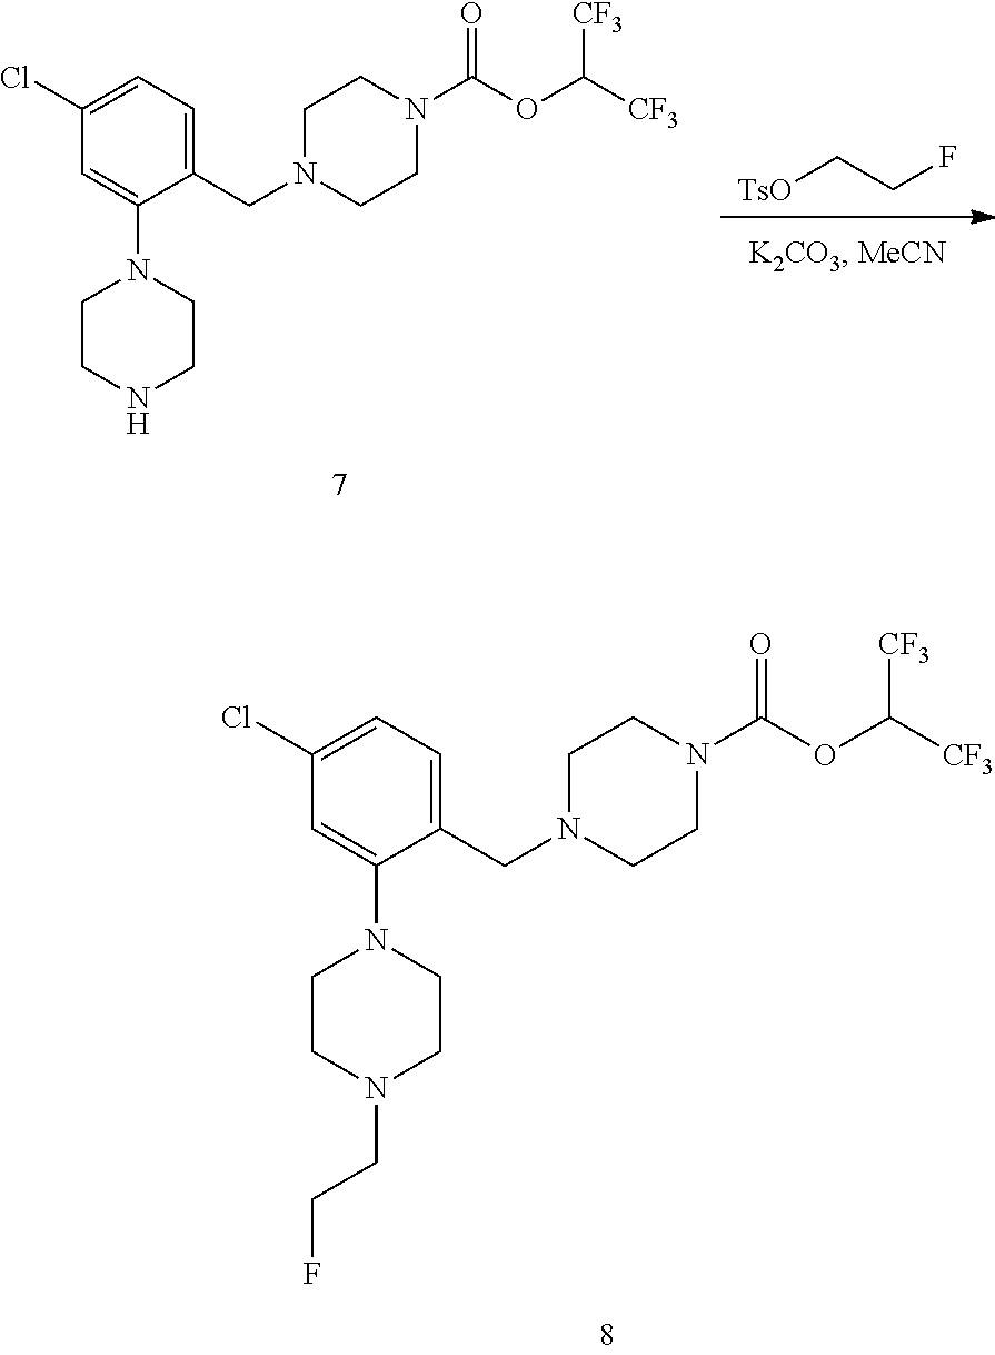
C1(Cl)=CC=C(CN2CCN(C(OC([CF3])[CF3])=O)CC2)C(N2CCN(CCF)CC2)=C1.[TsO]CCF.C1(Cl)=CC=C(CN2CCN(C(OC([CF3])[CF3])=O)CC2)C(N2CCNCC2)=C1
